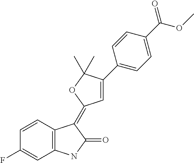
C1(F)=CC2=C(C=C1)C(=C1C=C(C3=CC=C(C(=O)OC)C=C3)C(C)(C)O1)C(=O)N2
